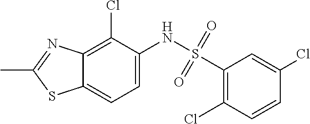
C1(Cl)=CC(S(=O)(=O)NC2=CC=C3C(=C2Cl)N=C(C)S3)=C(Cl)C=C1
